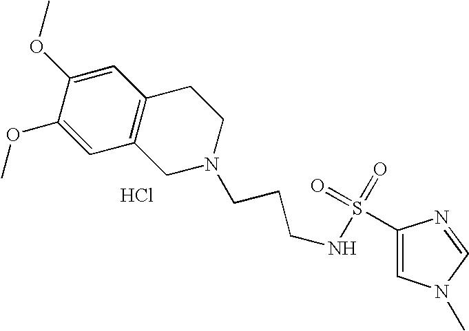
Cl.C1=C(OC)C(OC)=CC2=C1CCN(CCCNS(=O)(=O)C1=CN(C)C=N1)C2
